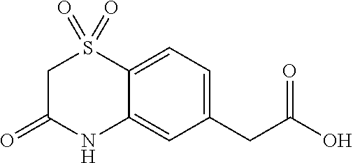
C12=CC(CC(O)=O)=CC=C1S(=O)(=O)CC(=O)N2
